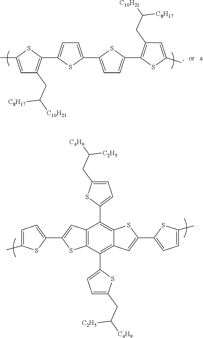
C1=C(C)SC(C2=CC=C(C3=CC=C(C4=C(CC([C10H21])[C8H17])C=C(C)S4)S3)S2)=C1CC([C10H21])[C8H17].C12=C(C(C3=CC=C(CC([C4H9])[C2H5])S3)=C3C(=C1C1=CC=C(CC([C4H9])[C2H5])S1)SC(C1=CC=C(C)S1)=C3)SC(C1=CC=C(C)S1)=C2
